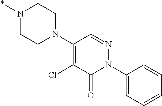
N1(*)CCN(C2=C(Cl)C(=O)N(C3=CC=CC=C3)N=C2)CC1
